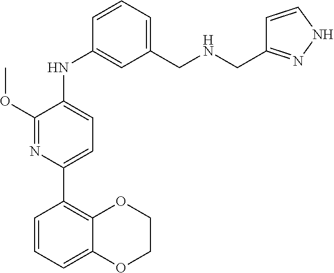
COC1=NC(C2=C3OCCOC3=CC=C2)=CC=C1NC1=CC(CNCC2=NNC=C2)=CC=C1
